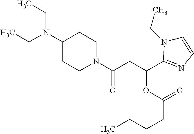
C(N(C1CCN(C(CC(OC(=O)CCCC)C2=NC=CN2CC)=O)CC1)CC)C
